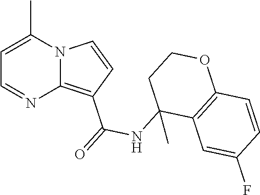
C1=C(C)N2C(=C(C(=O)NC3(C)C4=C(OCC3)C=CC(F)=C4)C=C2)N=C1
